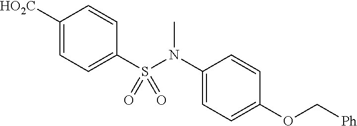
C1([HO2C])=CC=C(S(N(C2=CC=C(OC[Ph])C=C2)C)(=O)=O)C=C1
